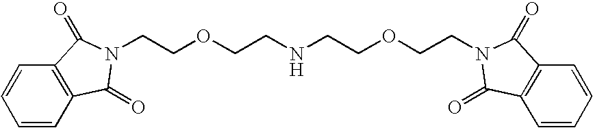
C1=CC2=C(C=C1)C(=O)N(CCOCCNCCOCCN1C(=O)C3=C(C=CC=C3)C1=O)C2=O
